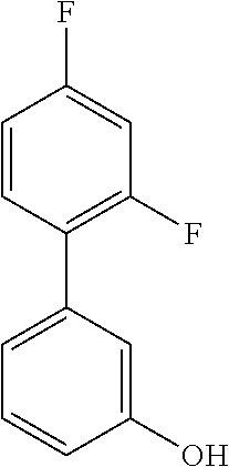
C1(O)=CC(C2=C(F)C=C(F)C=C2)=CC=C1
